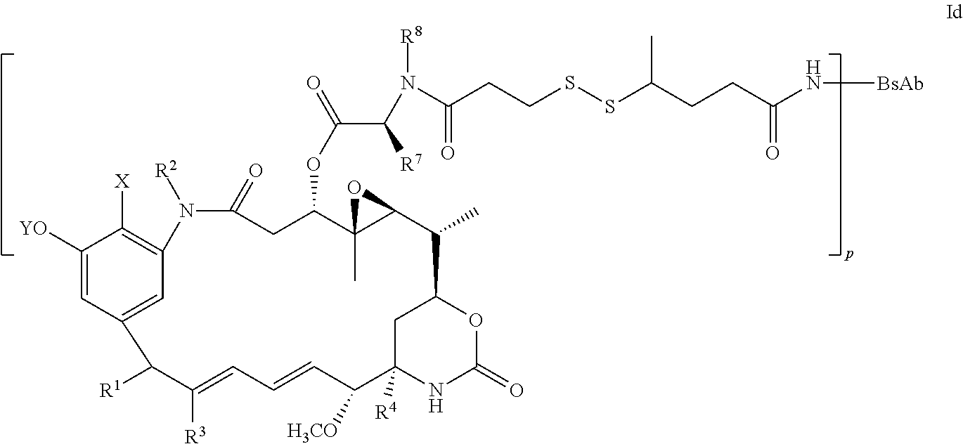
C1([YO])=CC2=CC(=C1[X])N([R2])C(=O)CC(OC(=O)C(N(C(CCSSC(CCC(N[BsAb])=O)C)=O)[R8])[R7])C1(C)C(C(C)C3CC([R4])(NC(=O)O3)C([H3CO])C=CC=C([R3])C2[R1])O1
